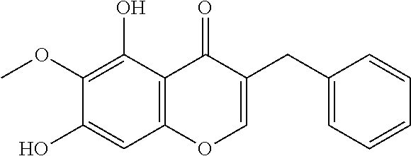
C12=C(C(O)=C(OC)C(O)=C1)C(=O)C(CC1=CC=CC=C1)=CO2
